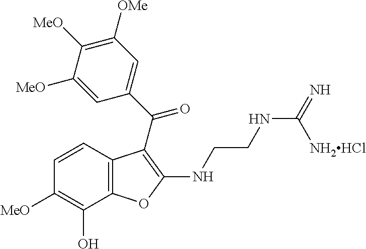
C12=C(C=CC([MeO])=C1O)C(C(C1=CC([OMe])=C([MeO])C([MeO])=C1)=O)=C(NCCNC(=N)[NH2HCl])O2
